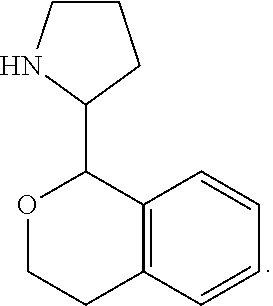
C12=C(C=CC=C1)CCOC2C1CCCN1
